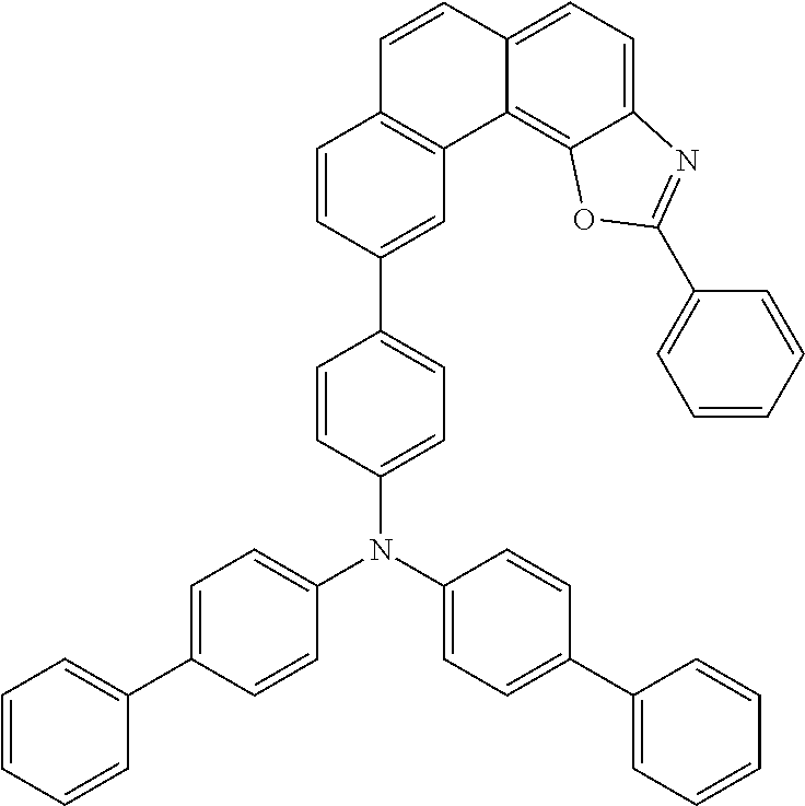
C1(N(C2=CC=C(C3=CC=CC=C3)C=C2)C2=CC=C(C3=CC=CC=C3)C=C2)=CC=C(C2=CC3=C(C=C2)C=CC2=CC=C4C(=C32)OC(C2=CC=CC=C2)=N4)C=C1
